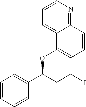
C1=CC=CC(C(CCI)OC2=CC=CC3=NC=CC=C23)=C1
